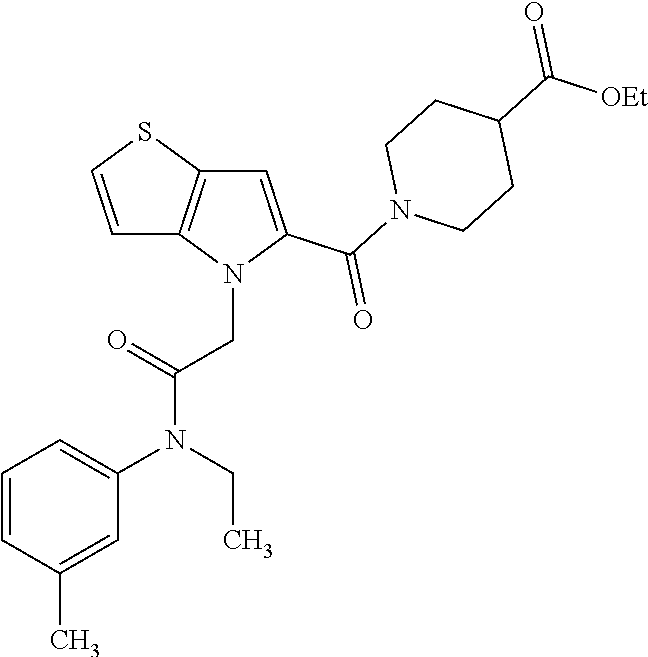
C1=C(C(N2CCC(C([OEt])=O)CC2)=O)N(CC(N(C2=CC=CC(C)=C2)CC)=O)C2=C1SC=C2
